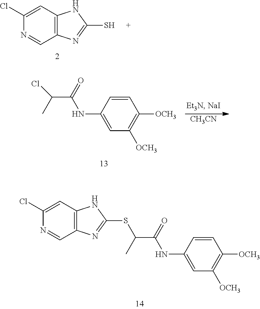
C1=C(NC(C(SC2=NC3=C(N2)C=C(Cl)N=C3)C)=O)C=CC([OCH3])=C1[OCH3].C1(Cl)=CC2=C(C=N1)N=C(S)N2.[CH3CN].C1=C(NC(C(Cl)C)=O)C=CC([OCH3])=C1[OCH3]
